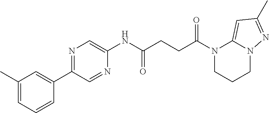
C1(C)=CC=CC(C2=NC=C(NC(CCC(N3CCCN4C3=CC(C)=N4)=O)=O)N=C2)=C1
